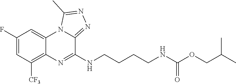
C1(F)=CC([CF3])=C2C(=C1)N1C(=NN=C1C)C(NCCCCNC(OCC(C)C)=O)=N2
